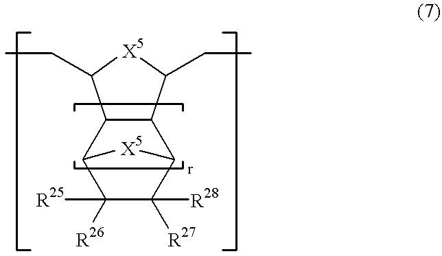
C12C(C(CC)[X5]C1CC)C1C([R27])([R28])C([R26])([R25])C2[X5]1
